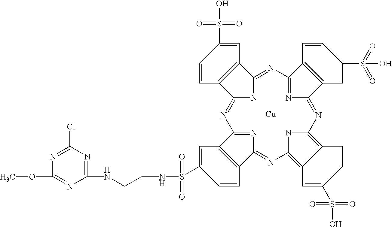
C12=NC(=NC3=C4C(=C(N3)N=C3N=C(N=C5NC(=N1)C1=C5C=C(S(O)(=O)=O)C=C1)C1=C3C=C(S(O)(=O)=O)C=C1)C=CC(S(O)(=O)=O)=C4)C1=C2C=C(S(NCCNC2=NC(Cl)=NC(OC)=N2)(=O)=O)C=C1.[Cu]
